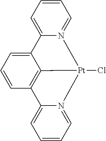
C1=CC2=C3C(=C1)C1=CC=CC=N1[Pt]3(Cl)N1=CC=CC=C21
